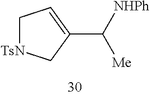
C1[TsN]CC(C([NHPh])[Me])=C1
